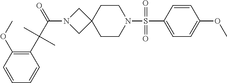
C1=C(S(N2CCC3(CC2)CN(C(C(C2=C(OC)C=CC=C2)(C)C)=O)C3)(=O)=O)C=CC(OC)=C1
